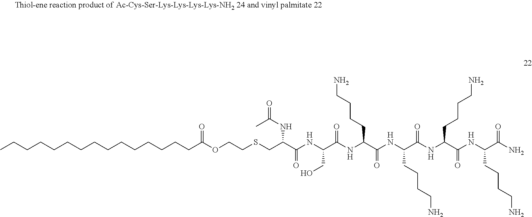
CCCCCCCCCCCCCCCC(OCCSCC(C(NC(C(NC(C(NC(C(NC(C(NC(C(N)=O)CCCCN)=O)CCCCN)=O)CCCCN)=O)CCCCN)=O)CO)=O)NC(C)=O)=O
